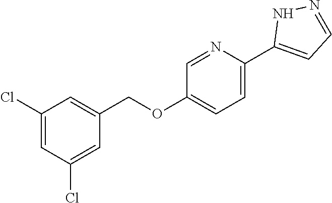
C1=NC(C2=CC=NN2)=CC=C1OCC1=CC(Cl)=CC(Cl)=C1
